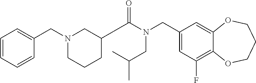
C1(CN(C(=O)C2CCCN(CC3=CC=CC=C3)C2)CC(C)C)=CC(F)=C2C(=C1)OCCCO2
